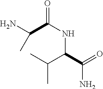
N(C(=O)C(N)C)C(C(C)C)C(N)=O
